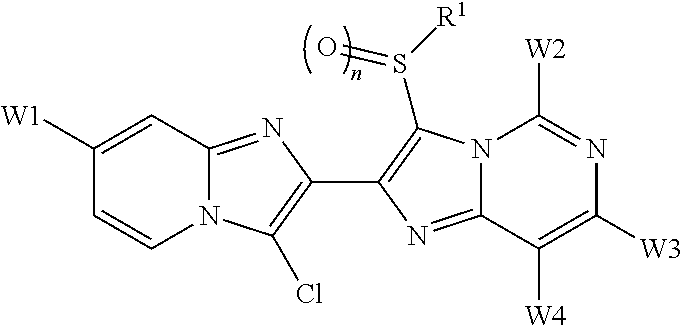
N12C(=NC(C3=C(S([R1])=O)N4C(=N3)C([W4])=C([W3])N=C4[W2])=C1Cl)C=C([W1])C=C2
